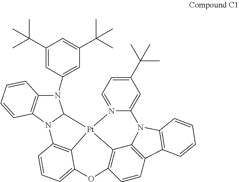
C1(C(C)(C)C)=CC(N2C3=C(N4C2[Pt]25C6=C4C=CC=C6OC4=C2C2=C(C=C4)C4=C(N2C2=CC(C(C)(C)C)=CC=N25)C=CC=C4)C=CC=C3)=CC(C(C)(C)C)=C1
